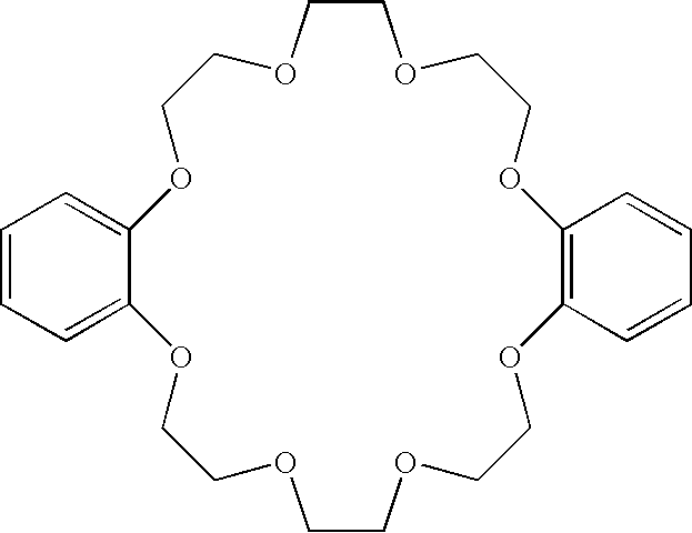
C1COCCOC2=C(C=CC=C2)OCCOCCOCCOC2=CC=CC=C2OCCO1
